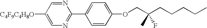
C1=C([C4F9C4H8O])C=NC(C2=CC=C(OCC(CCCCC)(C)F)C=C2)=N1
